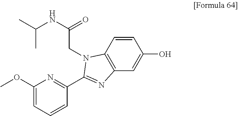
C1(OC)=CC=CC(C2=NC3=C(C=CC(O)=C3)N2CC(NC(C)C)=O)=N1
